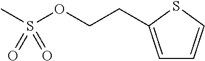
C1=C(CCOS(C)(=O)=O)SC=C1
